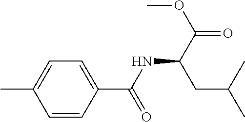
C1=CC(C(NC(C(=O)OC)CC(C)C)=O)=CC=C1C
